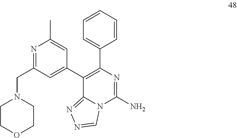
C12=NN=CN1C(N)=NC(C1=CC=CC=C1)=C2C1=CC(CN2CCOCC2)=NC(C)=C1
